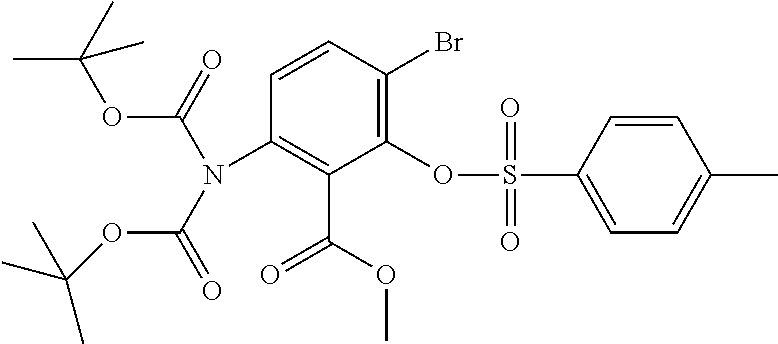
C1=CC(Br)=C(OS(C2=CC=C(C)C=C2)(=O)=O)C(C(OC)=O)=C1N(C(OC(C)(C)C)=O)C(=O)OC(C)(C)C
